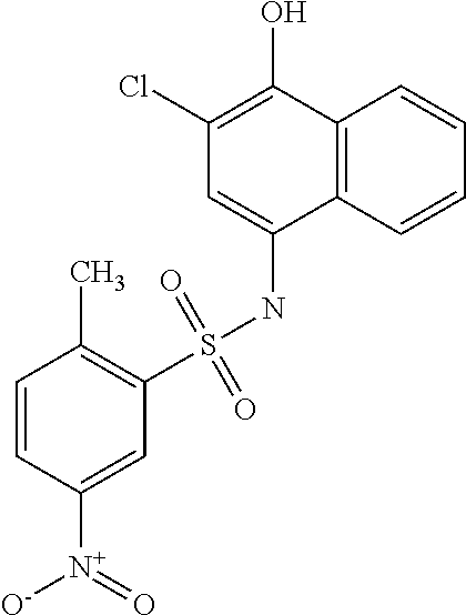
C1(Cl)=C(O)C2=C(C(NS(C3=C(C)C=CC([N+](=O)[O-])=C3)(=O)=O)=C1)C=CC=C2
